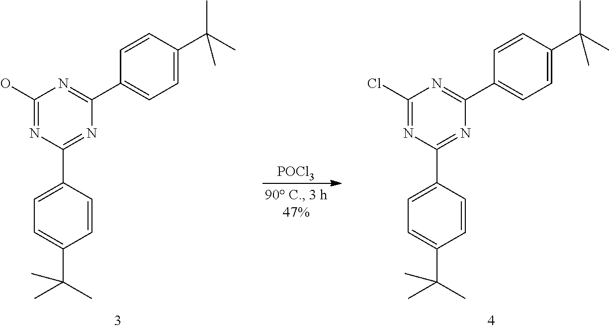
C1(O)=NC(C2=CC=C(C(C)(C)C)C=C2)=NC(C2=CC=C(C(C)(C)C)C=C2)=N1.C1(Cl)=NC(C2=CC=C(C(C)(C)C)C=C2)=NC(C2=CC=C(C(C)(C)C)C=C2)=N1.[POCl3]
